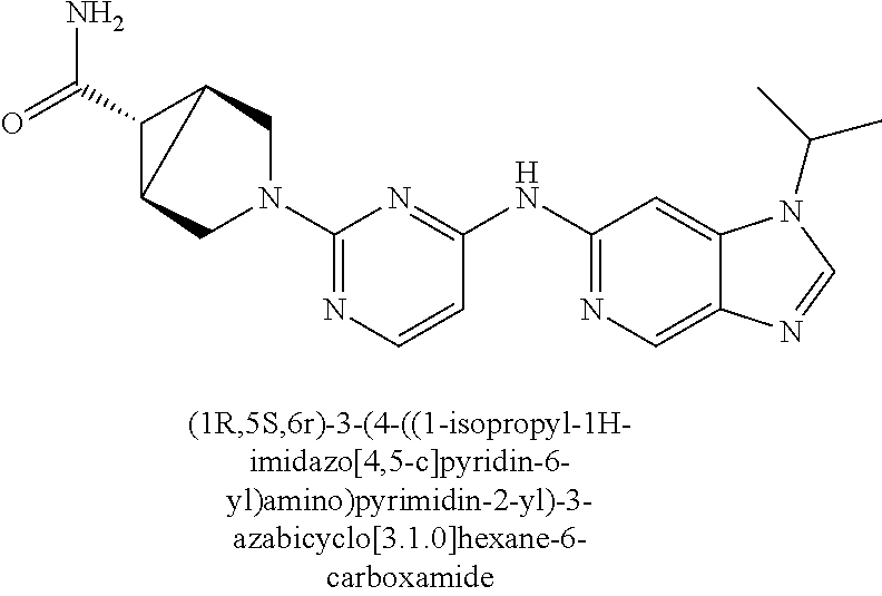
C1(N2CC3C(C(=O)N)C3C2)=NC=CC(NC2=NC=C3C(=C2)N(C(C)C)C=N3)=N1
